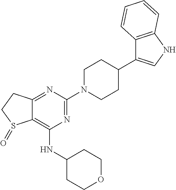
C12=NC(N3CCC(C4=CNC5=C4C=CC=C5)CC3)=NC(NC3CCOCC3)=C1S(=O)CC2
